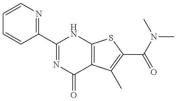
C1=CN=C(C2=NC(=O)C3=C(N2)SC(C(=O)N(C)C)=C3C)C=C1
